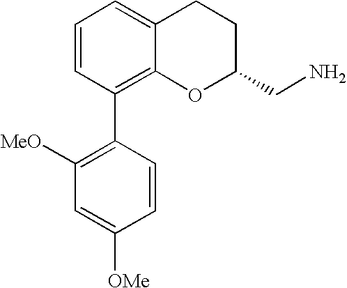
C1=CC(C2=C([MeO])C=C([OMe])C=C2)=C2C(=C1)CCC(CN)O2
